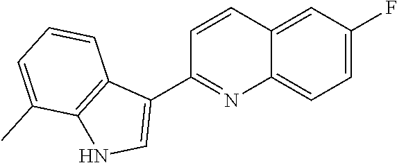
C1=CC2=CC(F)=CC=C2N=C1C1=CNC2=C1C=CC=C2C
